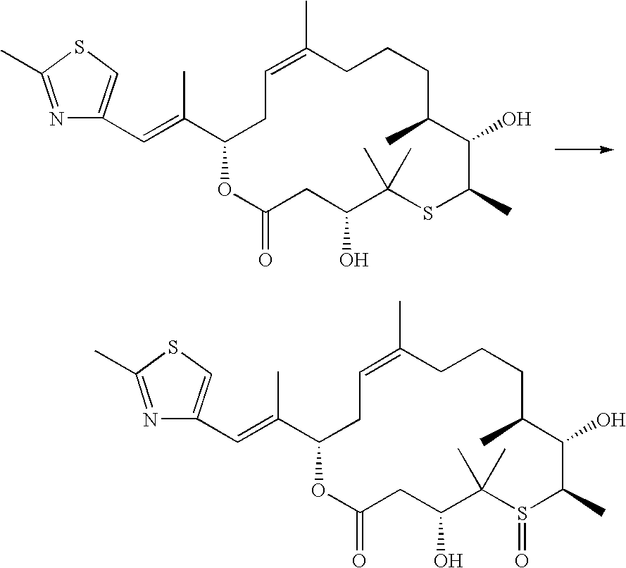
N1=C(C)SC=C1C=C(C1CC=C(C)CCCC(C)C(O)C(C)SC(C)(C)C(O)CC(=O)O1)C.N1=C(C)SC=C1C=C(C1CC=C(C)CCCC(C)C(O)C(C)S(=O)C(C)(C)C(O)CC(=O)O1)C
